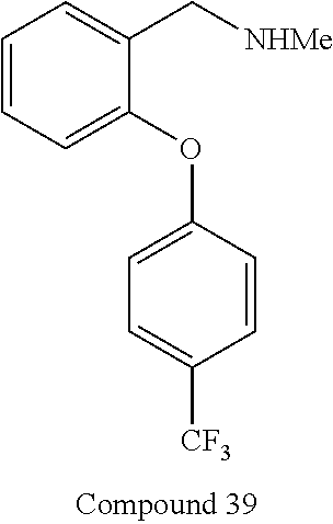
C1=CC=C(OC2=CC=C([CF3])C=C2)C(C[NHMe])=C1
